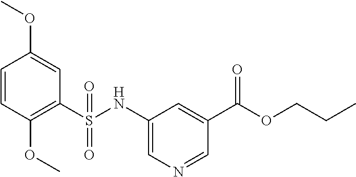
C1=CC(OC)=C(S(NC2=CN=CC(C(OCCC)=O)=C2)(=O)=O)C=C1OC
